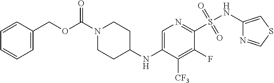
C1=C(NC2CCN(C(OCC3=CC=CC=C3)=O)CC2)C([CF3])=C(F)C(S(NC2=CSC=N2)(=O)=O)=N1
